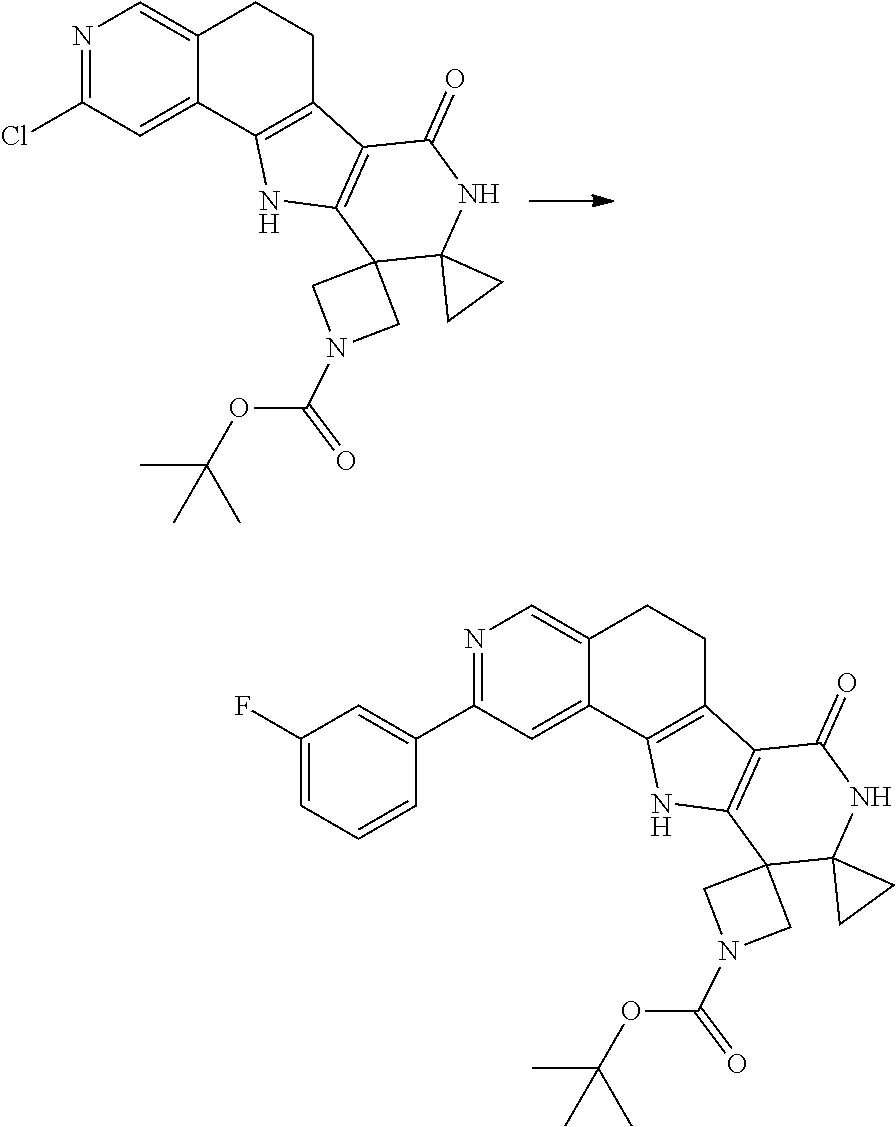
N1=C(Cl)C=C2C(=C1)CCC1=C2NC2=C1C(=O)NC1(C23CN(C(OC(C)(C)C)=O)C3)CC1.N1=C(C2=CC(F)=CC=C2)C=C2C(=C1)CCC1=C2NC2=C1C(=O)NC1(C23CN(C(OC(C)(C)C)=O)C3)CC1
